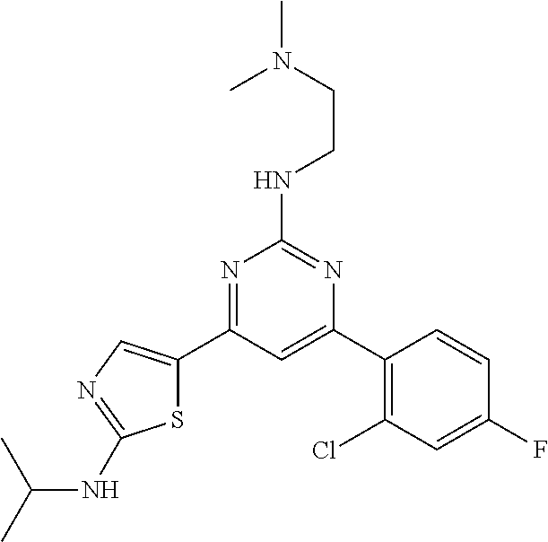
N1=C(C2=CN=C(NC(C)C)S2)C=C(C2=C(Cl)C=C(F)C=C2)N=C1NCCN(C)C
